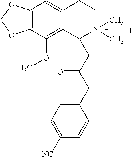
[I-].C12=C(C(OC)=C3C(=C1)CCN(C)(C)C3CC(CC1=CC=C([NC])C=C1)=O)OCO2
